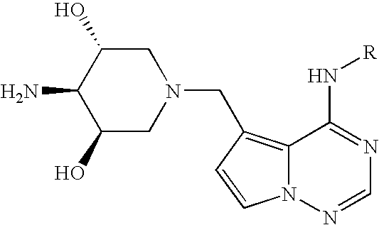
C1C(O)C(N)C(O)CN1CC1=C2N(C=C1)N=CN=C2N[R]
